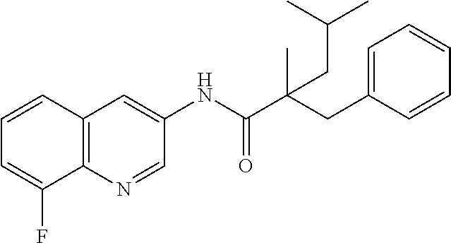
C12=C(N=CC(NC(C(CC3=CC=CC=C3)(C)CC(C)C)=O)=C1)C(F)=CC=C2
